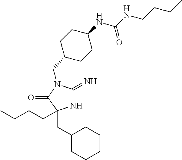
N1C(=N)N(CC2CCC(NC(NCCCC)=O)CC2)C(=O)C1(CCCC)CC1CCCCC1
